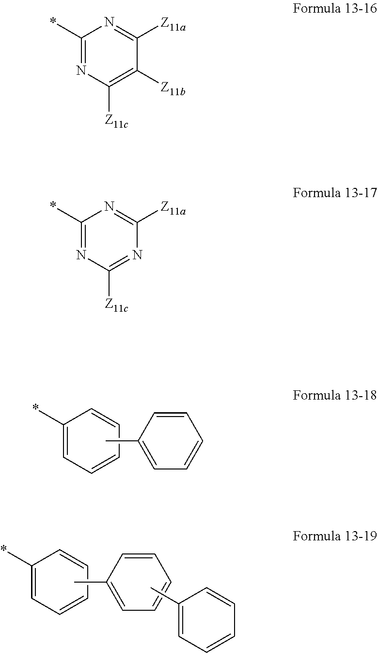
C1(*)=CC=CC=C1.CC1=CC=CC=C1.C1(*)=CC=CC=C1.CC1=CC=CC=C1.C1(C)=CC=CC=C1.C1(*)=NC([Z11c])=C([Z11b])C([Z11a])=N1.C1(*)=NC([Z11c])=NC([Z11a])=N1
